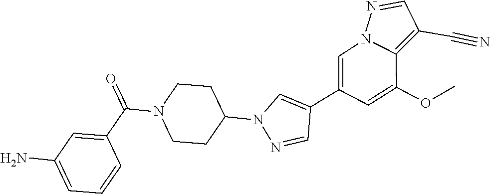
C1(C2=CN3C(=C(C#N)C=N3)C(OC)=C2)=CN(C2CCN(C(C3=CC(N)=CC=C3)=O)CC2)N=C1
